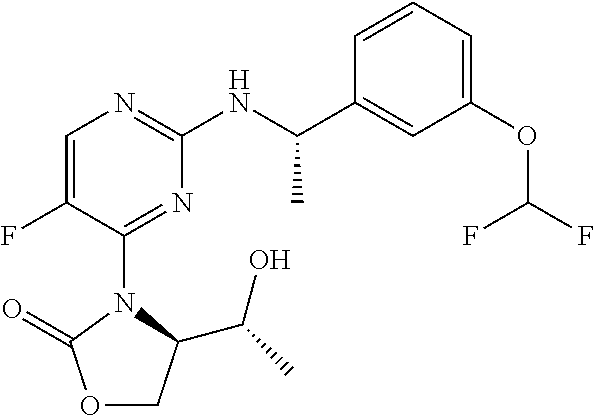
C1(OC(F)F)=CC=CC(C(NC2=NC=C(F)C(N3C(C(C)O)COC3=O)=N2)C)=C1
